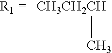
[CH3CH2CH]C
